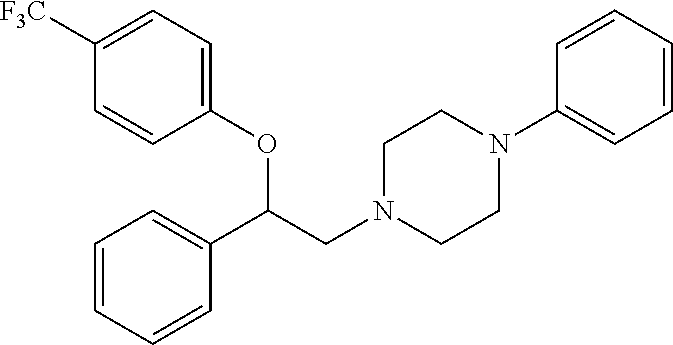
C1(OC(CN2CCN(C3=CC=CC=C3)CC2)C2=CC=CC=C2)=CC=C([F3C])C=C1
